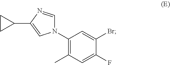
C1(N2C=NC(C3CC3)=C2)=C(C)C=C(F)C(Br)=C1
